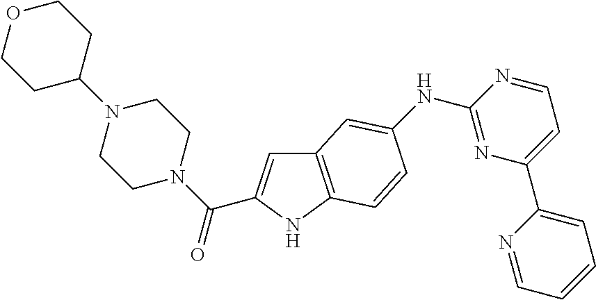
C12=C(NC(C(N3CCN(C4CCOCC4)CC3)=O)=C1)C=CC(NC1=NC(C3=CC=CC=N3)=CC=N1)=C2
